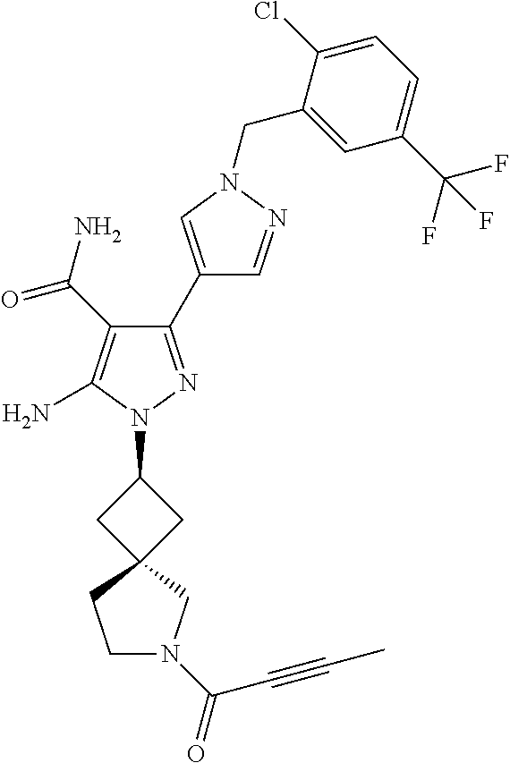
C1(C(=O)N)=C(N)N(C2CC3(C2)CCN(C(=O)C#CC)C3)N=C1C1=CN(CC2=CC(C(F)(F)F)=CC=C2Cl)N=C1
